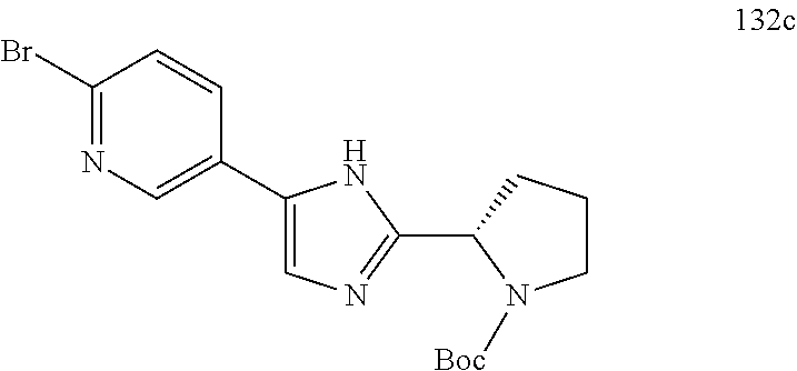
C1(Br)=NC=C(C2=CN=C(C3N([Boc])CCC3)N2)C=C1
